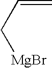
[MgBr]CC=C
